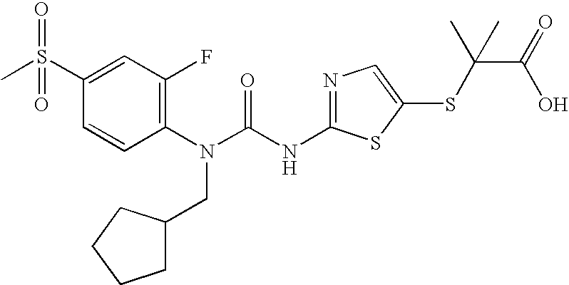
C1(S(C)(=O)=O)=CC(F)=C(N(C(NC2=NC=C(SC(C(O)=O)(C)C)S2)=O)CC2CCCC2)C=C1
